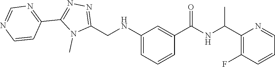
N(C1=CC=CC(C(=O)NC(C2=C(F)C=CC=N2)C)=C1)CC1=NN=C(C2=NC=NC=C2)N1C
